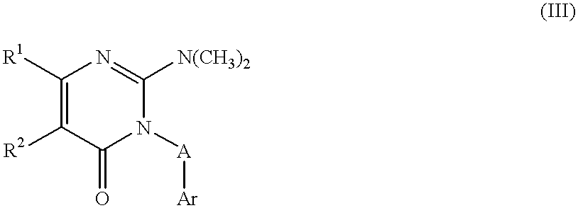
C1([R1])=C([R2])C(=O)N([A][Ar])C([N(CH3)2])=N1
